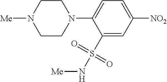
C1(S(N[Me])(=O)=O)=CC([NO2])=CC=C1N1CCN([Me])CC1
